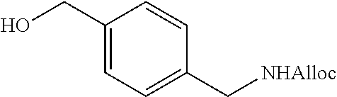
C1(CO)=CC=C(C[NHAlloc])C=C1
